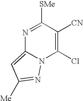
C1(Cl)=C([CN])C([SMe])=NC2=CC([Me])=NN12
